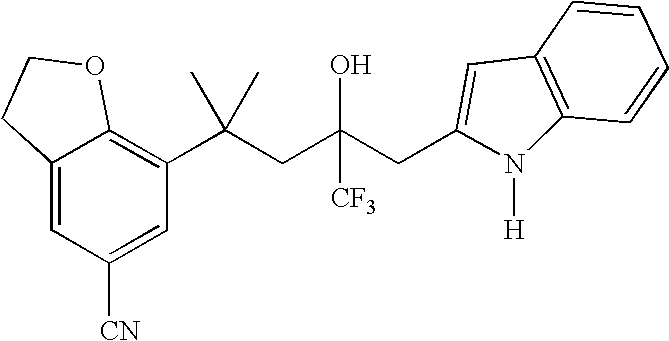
C1([CN])=CC(C(CC(CC2=CC3=C(C=CC=C3)N2[H])(O)[CF3])(C)C)=C2C(=C1)CCO2
